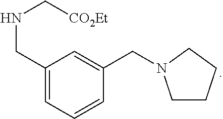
C1(CNC[CO2Et])=CC=CC(CN2CCCC2)=C1
